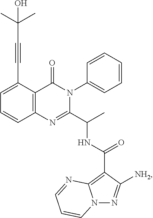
C12=C(C(C#CC(C)(C)O)=CC=C1)C(=O)N(C1=CC=CC=C1)C(C(C)NC(C1=C3N(N=C1[NH2])C=CC=N3)=O)=N2
